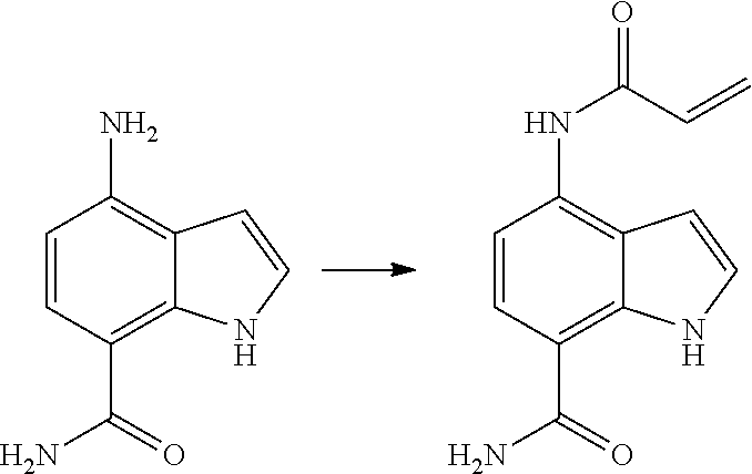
C1=CC(C(=O)N)=C2C(=C1NC(C=C)=O)C=CN2.C1=CC(C(=O)N)=C2C(=C1N)C=CN2
